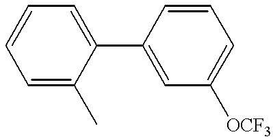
C1(C2=CC=CC=C2C)=CC([OCF3])=CC=C1
